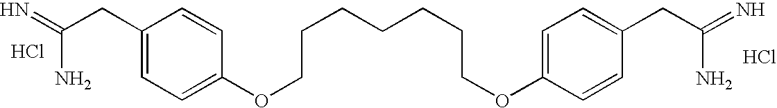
C1(CC(=N)N)=CC=C(OCCCCCCCOC2=CC=C(CC(=N)N)C=C2)C=C1.Cl.Cl
